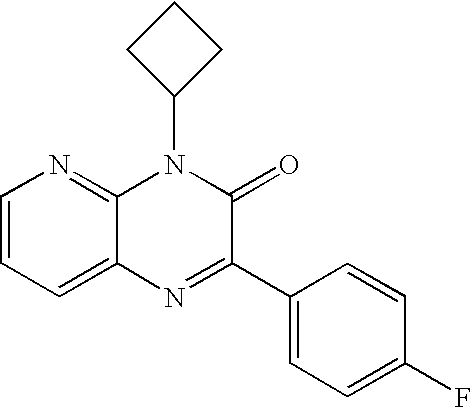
C1=CC=C2C(=N1)N(C1CCC1)C(=O)C(C1=CC=C(F)C=C1)=N2
